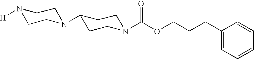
N1([H])CCN(C2CCN(C(OCCCC3=CC=CC=C3)=O)CC2)CC1
